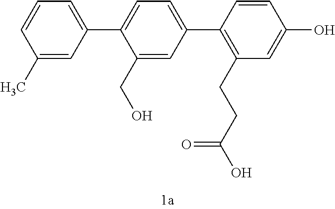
C1(C)=CC(C2=CC=C(C3=C(CCC(O)=O)C=C(O)C=C3)C=C2CO)=CC=C1
